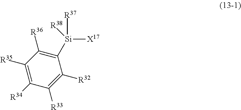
C1([R36])=C([Si]([X17])([R37])[R38])C([R32])=C([R33])C([R34])=C1[R35]
